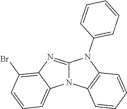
N12C(=NC3=C(Br)C=CC=C13)N(C1=CC=CC=C1)C1=C2C=CC=C1
